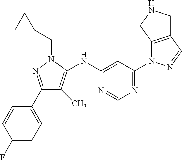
C1(C2=CC=C(F)C=C2)=NN(CC2CC2)C(NC2=CC(N3C4=C(C=N3)CNC4)=NC=N2)=C1C
